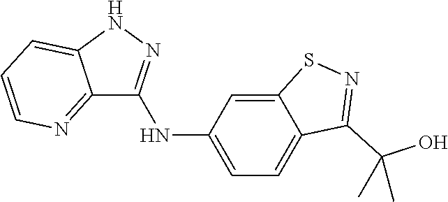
C12=NC=CC=C1NN=C2NC1=CC=C2C(=C1)SN=C2C(O)(C)C
